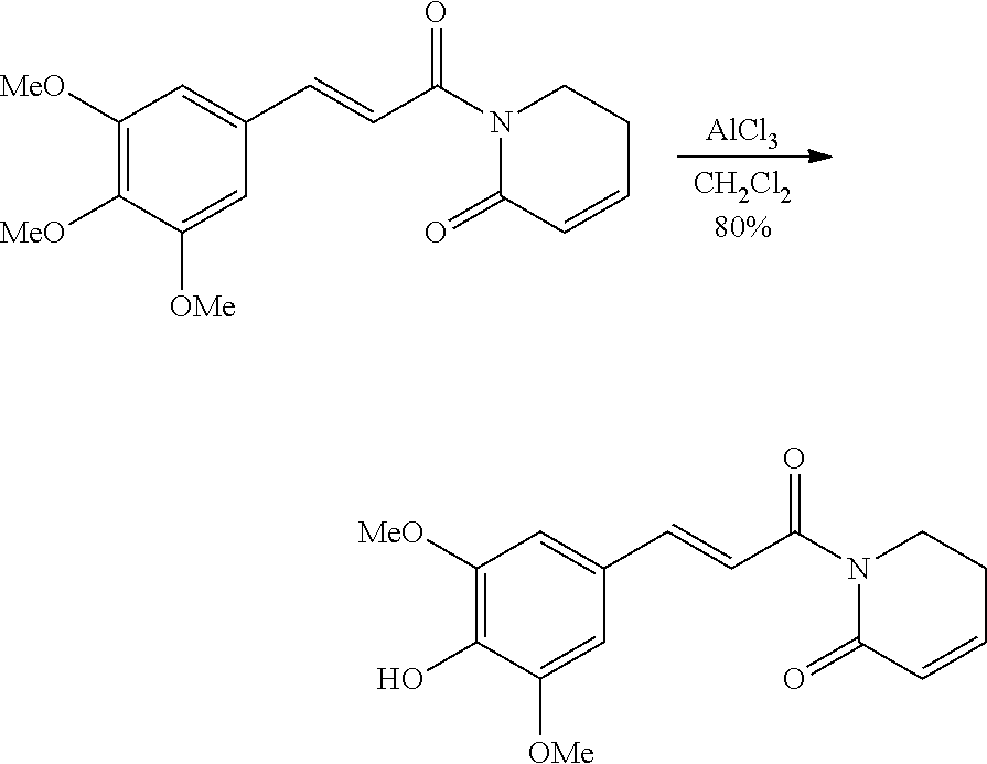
[AlCl3].C1([MeO])=C([MeO])C([OMe])=CC(C=CC(N2C(=O)C=CCC2)=O)=C1.C1([MeO])=C(O)C([OMe])=CC(C=CC(N2C(=O)C=CCC2)=O)=C1
